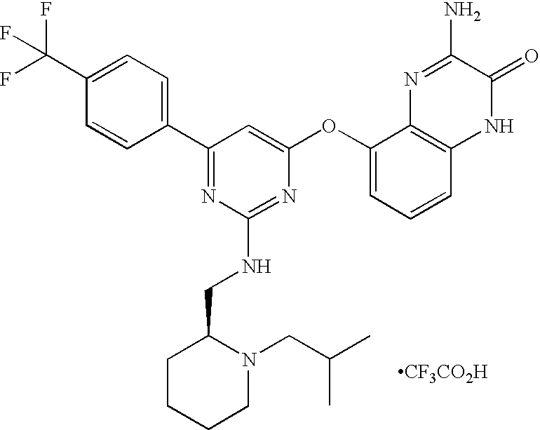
C1(C(F)(F)F)=CC=C(C2=NC(NCC3CCCCN3CC(C)C)=NC(OC3=CC=CC4=C3N=C(N)C(=O)N4)=C2)C=C1.[CF3CO2H]
